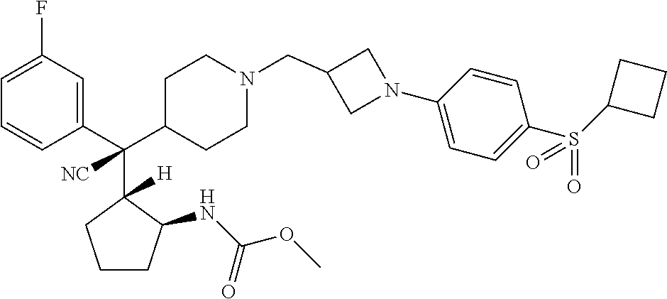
C1=C(F)C=C(C(C2CCN(CC3CN(C4=CC=C(S(C5CCC5)(=O)=O)C=C4)C3)CC2)(C2([H])C(NC(OC)=O)CCC2)[NC])C=C1
